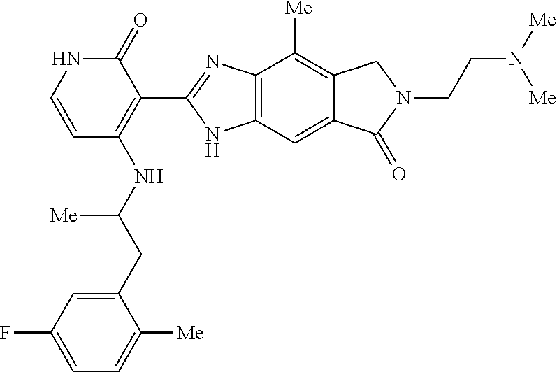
C1(=O)NC=CC(NC(CC2=CC(F)=CC=C2[Me])[Me])=C1C1=NC2=C(N1)C=C1C(=C2[Me])CN(CCN([Me])[Me])C1=O
